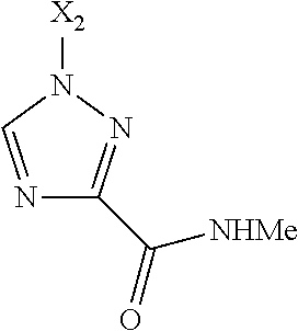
N1=CN([X2])N=C1C(=O)[NHMe]
